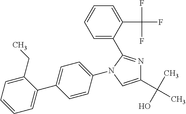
C1(C(C)(O)C)=CN(C2=CC=C(C3=CC=CC=C3CC)C=C2)C(C2=CC=CC=C2C(F)(F)F)=N1
